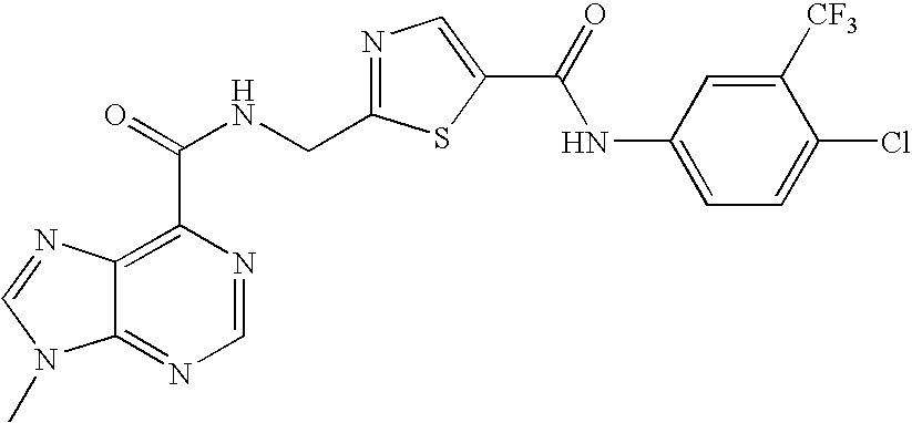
C12=NC=NC(C(=O)NCC3=NC=C(C(=O)NC4=CC=C(Cl)C([CF3])=C4)S3)=C1N=CN2C
